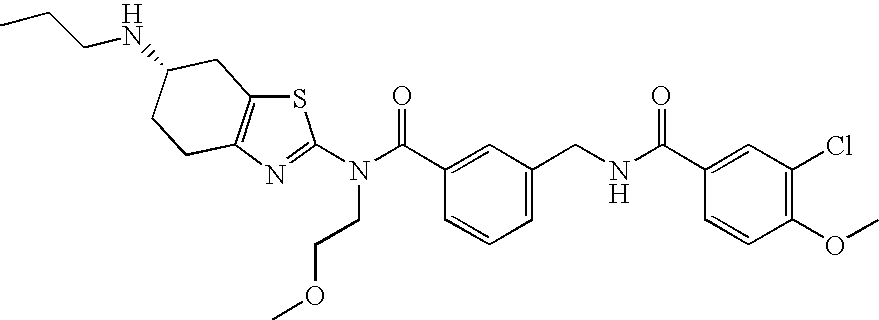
C1(OC)=C(Cl)C=C(C(NCC2=CC=CC(C(N(CCOC)C3=NC4=C(S3)CC(NCCC)CC4)=O)=C2)=O)C=C1
